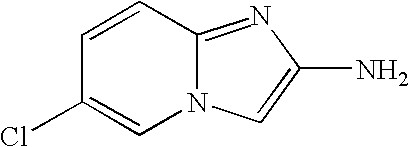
N12C(=NC(N)=C1)C=CC(Cl)=C2
